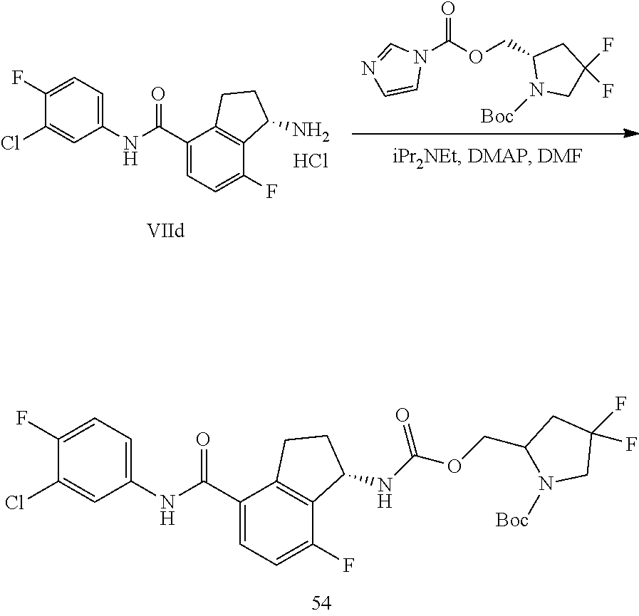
C1(Cl)=CC(NC(C2=CC=C(F)C3=C2CCC3NC(OCC2CC(F)(F)CN2[Boc])=O)=O)=CC=C1F.N1(C(OCC2N([Boc])CC(F)(F)C2)=O)C=NC=C1.C1(Cl)=CC(NC(C2=CC=C(F)C3=C2CCC3N)=O)=CC=C1F.Cl
